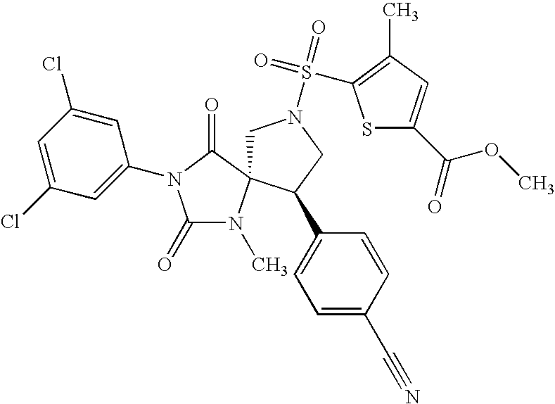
C1N(S(=O)(C2=C(C)C=C(C(=O)OC)S2)=O)CC(C2=CC=C(C#N)C=C2)C12N(C)C(=O)N(C1=CC(Cl)=CC(Cl)=C1)C2=O
